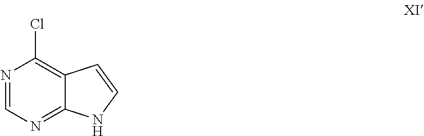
N1=CN=C2C(=C1Cl)C=CN2
